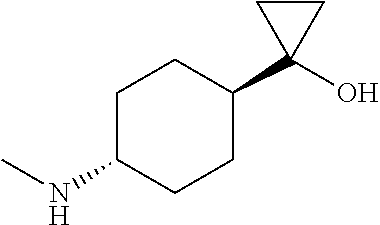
C1C(NC)CCC(C2(O)CC2)C1
